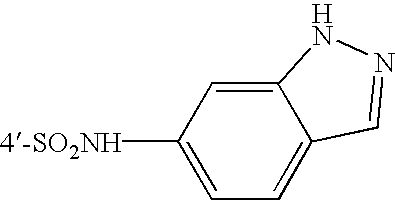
[4-SO2NH]C1=CC=C2C(=C1)NN=C2
